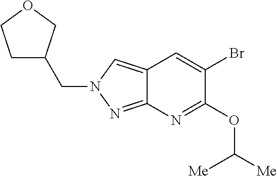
C1(OC([Me])[Me])=NC2=NN(CC3CCOC3)C=C2C=C1Br
